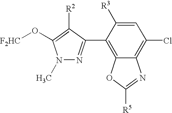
[F2HC]OC1=C([R2])C(C2=C3C(=C(Cl)C=C2[R3])N=C([R5])O3)=NN1C
